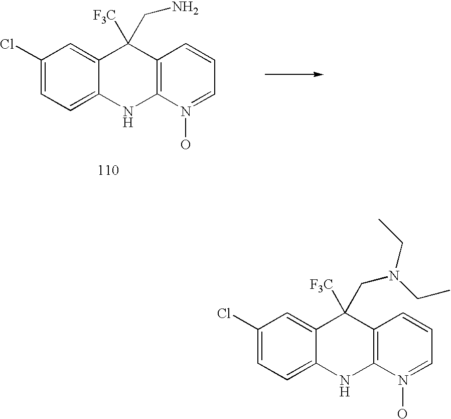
C1(Cl)=CC=C2C(=C1)C([F3C])(CN(CC)CC)C1=C(N2)N(O)=CC=C1.C1(Cl)=CC=C2C(=C1)C([F3C])(CN)C1=C(N2)N(O)=CC=C1
